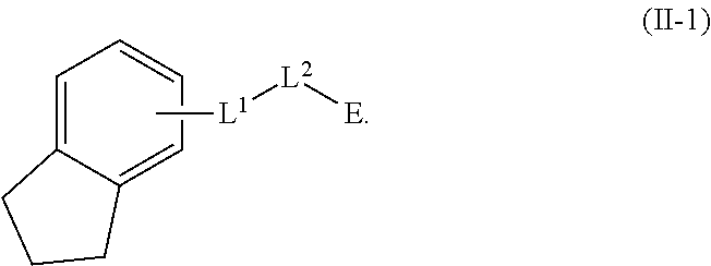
C[L1][L2][E].C12=CC=CC=C1CCC2
